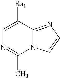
C1=C([Ra1])C2=NC=CN2C(C)=N1
